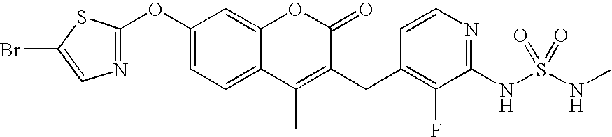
C1(OC2=NC=C(Br)S2)=CC=C2C(=C1)OC(=O)C(CC1=C(F)C(NS(NC)(=O)=O)=NC=C1)=C2C
